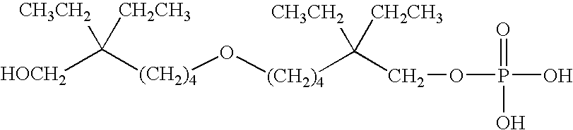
[HOCH2]C([(CH2)4]O[(CH2)4]C(COP(O)(=O)O)([CH3CH2])[CH2CH3])([CH3CH2])[CH2CH3]
